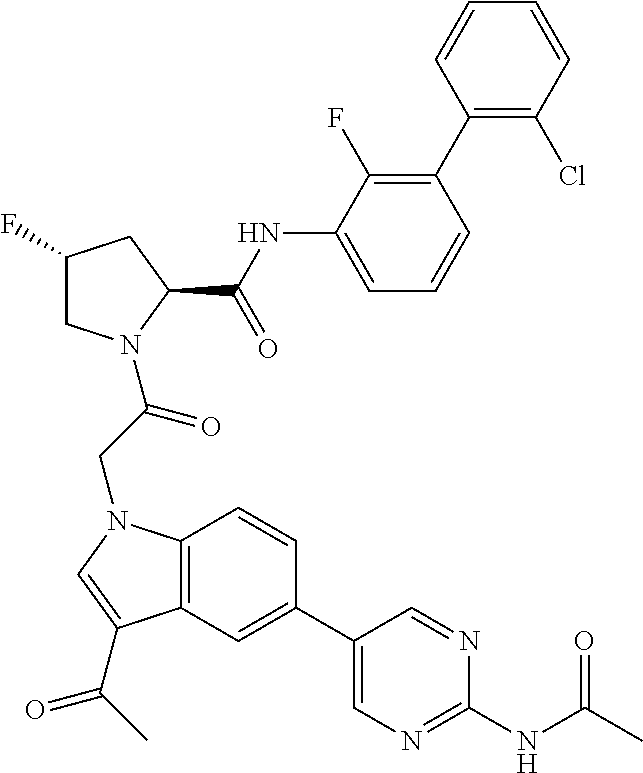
C12=C(C=C(C3=CN=C(NC(C)=O)N=C3)C=C1)C(C(C)=O)=CN2CC(=O)N1CC(F)CC1C(NC1=CC=CC(C2=C(Cl)C=CC=C2)=C1F)=O
